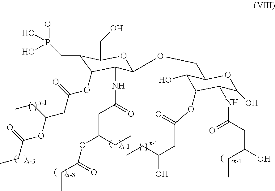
C1(CP(O)(=O)O)C(OC(CC(OC(CC)=O)CC)=O)C(NC(CC(OC(CC)=O)CC)=O)C(OCC2C(O)C(OC(CC(O)CC)=O)C(NC(CC(O)CC)=O)C(O)O2)OC1CO
